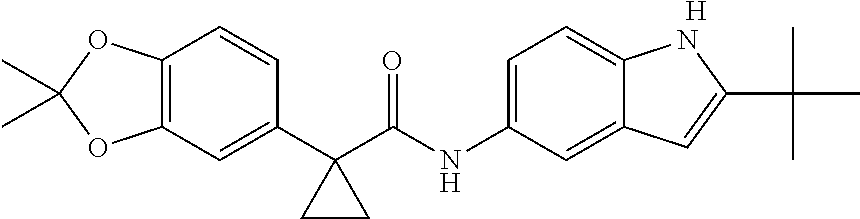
C1(C2(C(NC3=CC=C4C(=C3)C=C(C(C)(C)C)N4)=O)CC2)=CC2=C(C=C1)OC(C)(C)O2.[H]
